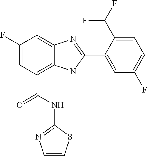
C1(F)=CC(C(=O)NC2=NC=CS2)=C2C(=C1)N=C(C1=CC(F)=CC=C1C(F)F)N2
